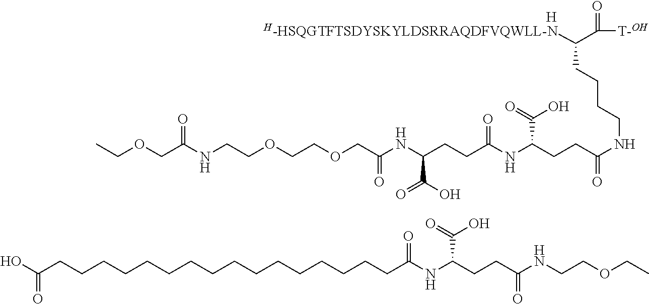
C(CCCC(C(=O)[T-OH])[H-HSQGTFTSDYSKYLDSRRAQDFVQWLL-N])NC(CCC(NC(CCC(NC(=O)COCCOCCNC(COCC)=O)C(O)=O)=O)C(O)=O)=O.[H].OC(CCCCCCCCCCCCCCCCC(NC(CCC(=O)NCCOCC)C(O)=O)=O)=O
